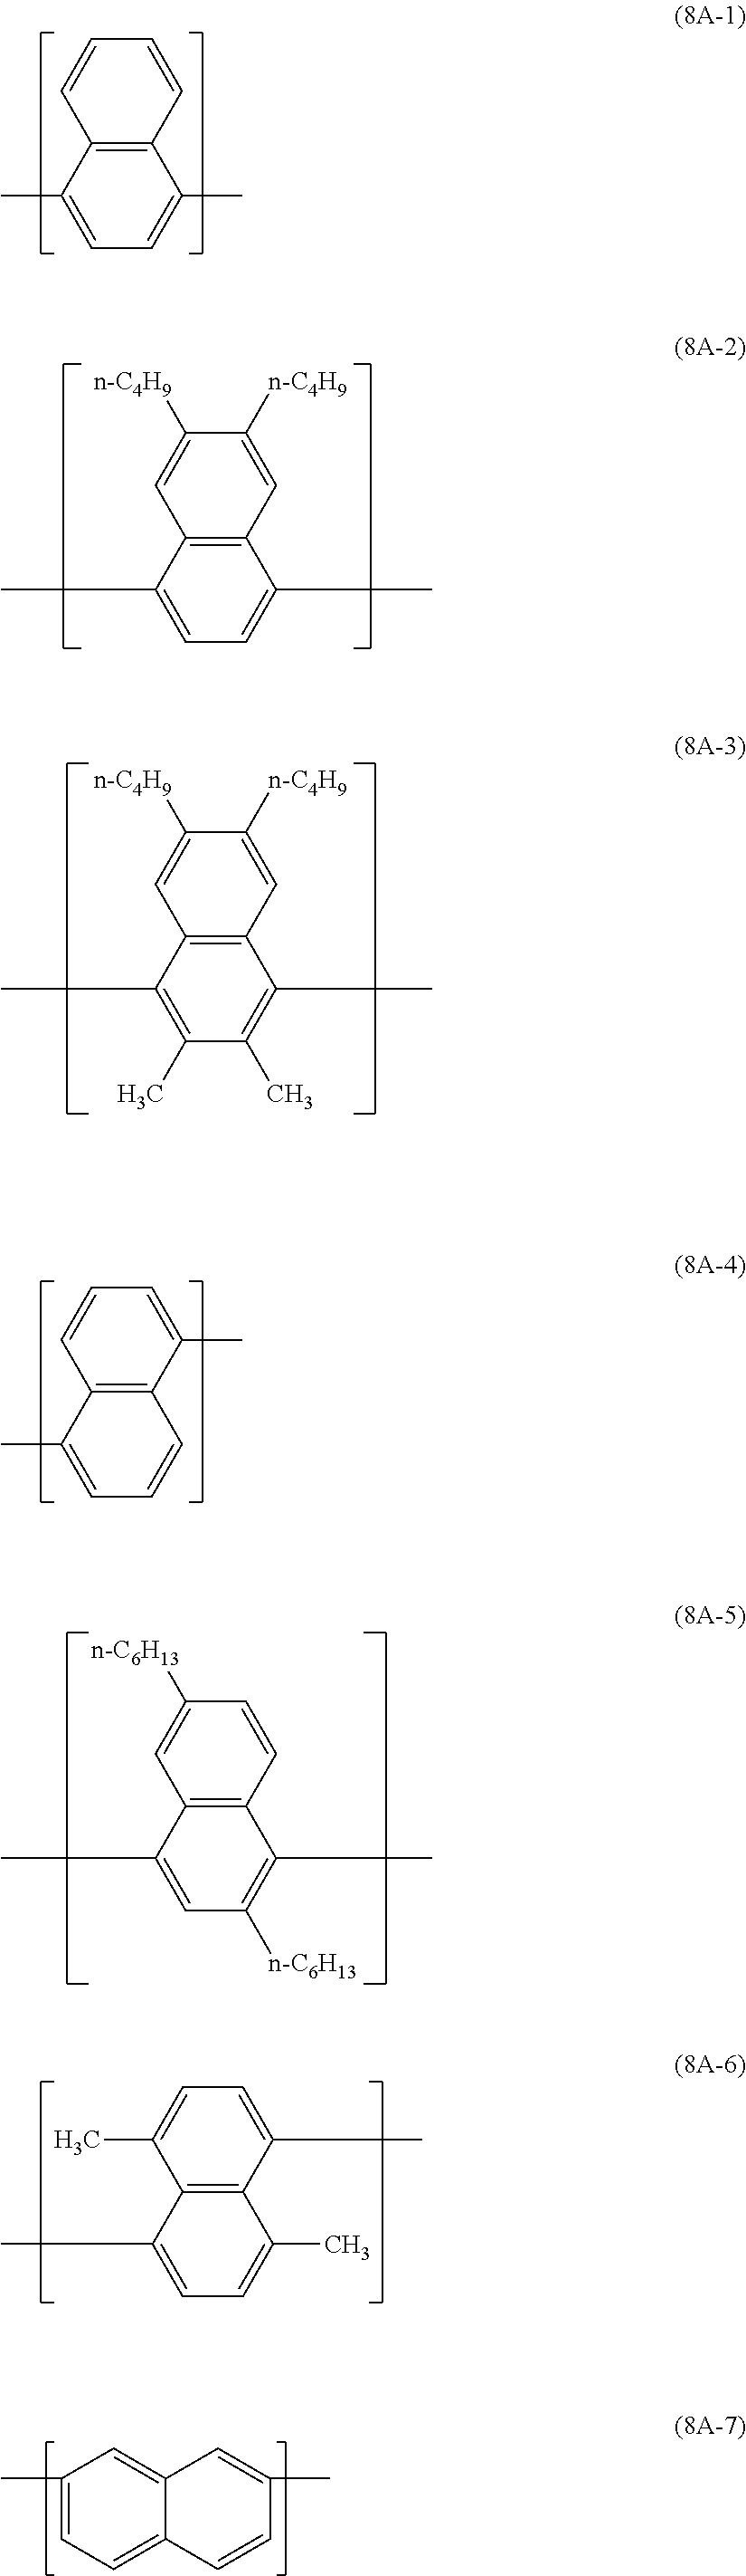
C12=C(C(C)=CC=C1C)C=CC=C2.C12=C(C(C)=CC=C1)C=CC=C2C.C12=C(C(C)=CC=C1C)C(C)=CC=C2C.C12=C(C(C)=CC=C1C)C=C([n-C4H9])C([n-C4H9])=C2.C12=C(C(C)=C(C)C(C)=C1C)C=C([n-C4H9])C([n-C4H9])=C2.C12=C(C(C)=CC([n-C6H13])=C1C)C=C([n-C6H13])C=C2.C1(C)=CC=C2C(=C1)C=C(C)C=C2
